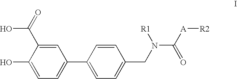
C1=C(C(=O)O)C(O)=CC=C1C1=CC=C(CN(C([A][R2])=O)[R1])C=C1
